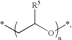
*CC(O*)[R5]
